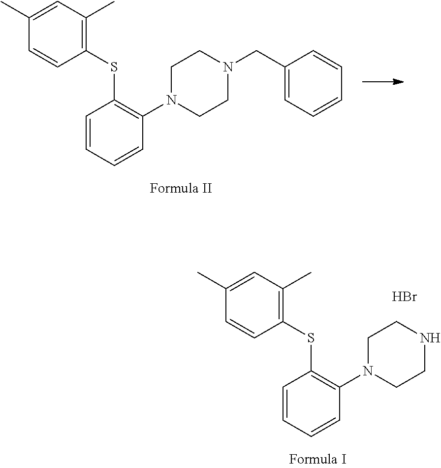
C1=CC=CC(N2CCN(CC3=CC=CC=C3)CC2)=C1SC1=C(C)C=C(C)C=C1.C1=CC=CC(N2CCNCC2)=C1SC1=C(C)C=C(C)C=C1.Br
